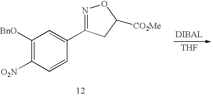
C1([BnO])=C([O2N])C=CC(C2=NOC([CO2Me])C2)=C1.[THF]
